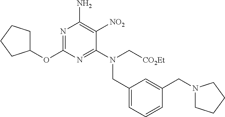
N1=C(OC2CCCC2)N=C(N(C[CO2Et])CC2=CC=CC(CN3CCCC3)=C2)C([NO2])=C1N
